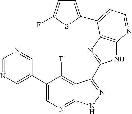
C1=NC=C(C2=CN=C3C(=C2F)C(C2=NC4=C(N2)N=CC=C4C2=CC=C(F)S2)=NN3)C=N1
